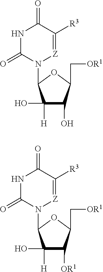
N1C(=O)N(C2C([H])(O)C(O)C(C[OR1])O2)[Z]=C([R3])C1=O.N1C(=O)N(C2C([H])(O)C([OR1])C(C[OR1])O2)[Z]=C([R3])C1=O
